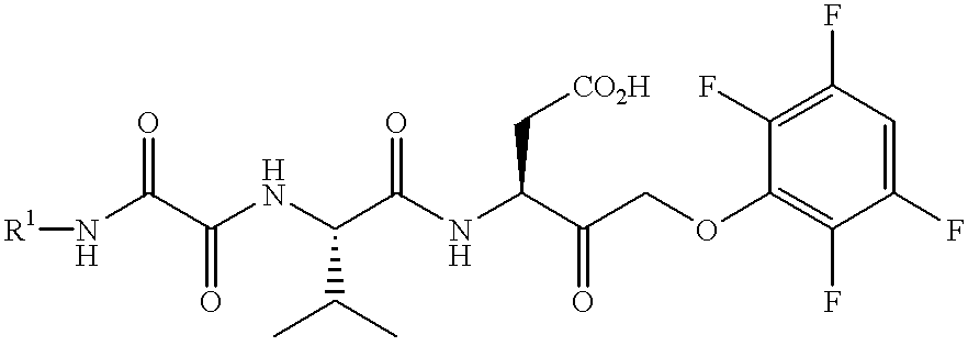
C(C(NC(C(NC(C(COC1=C(F)C(F)=CC(F)=C1F)=O)C[CO2H])=O)C(C)C)=O)(N[R1])=O
